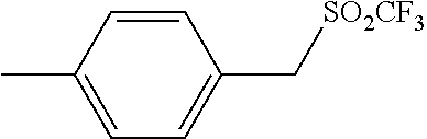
C1=CC(C)=CC=C1C[SO2CF3]
